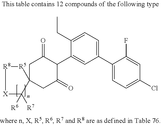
C1(C2=CC=C(Cl)C=C2F)=CC=C(CC)C(C2C(=O)CC3(CC2=O)[R5][R8][X]C3([R6])[R7])=C1
